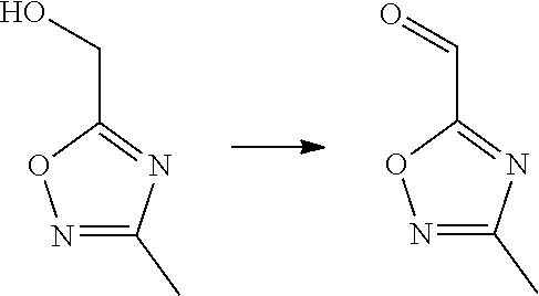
N1=C(C)N=C(CO)O1.N1=C(C)N=C(C=O)O1
